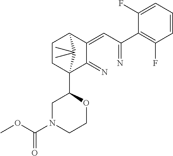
C1CC2(C3CN(C(OC)=O)CCO3)C(=N)C(=CC(=N)C3=C(F)C=CC=C3F)C1C2(C)C
